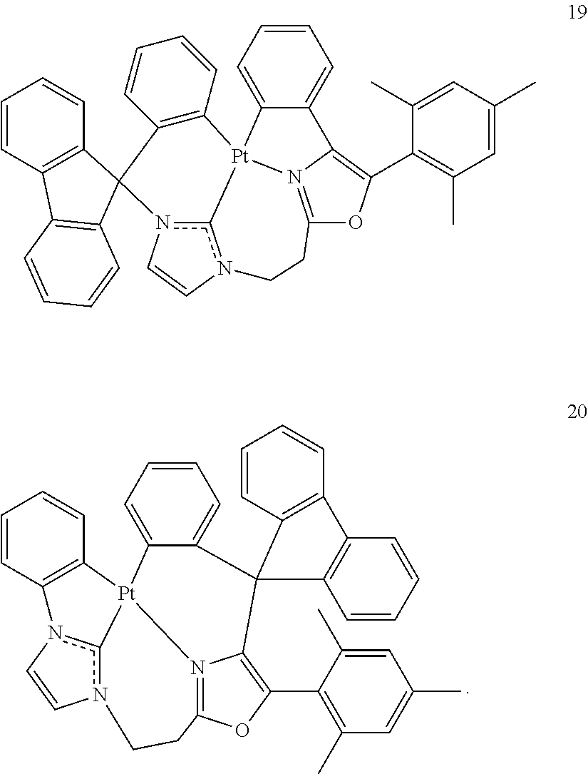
C1=CC2=C(C=C1)[Pt]13c4n(C=Cn42)CCC2=N1C(=C(C1=C(C)C=C(C)C=C1C)O2)C1(C2=CC=CC=C32)C2=C(C=CC=C2)C2=C1C=CC=C2.C1=CC2=C(C=C1)C1(C3=C2C=CC=C3)C2=C([Pt]34C5=CC=CC=C5C5=C(C6=C(C)C=C(C)C=C6C)OC(=N53)CCn3c4n1C=C3)C=CC=C2
